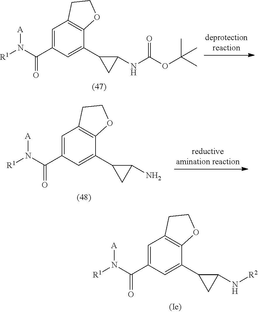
C1=C(C(N([R1])[A])=O)C=C(C2CC2NC(OC(C)(C)C)=O)C2=C1CCO2.C1=C(C(N([R1])[A])=O)C=C(C2CC2N)C2=C1CCO2.C1=C(C(N([R1])[A])=O)C=C(C2CC2N[R2])C2=C1CCO2
